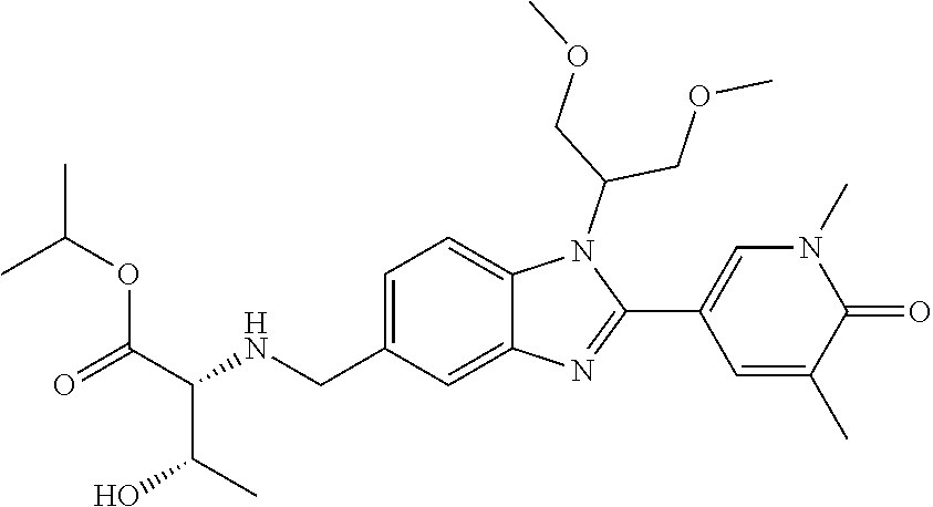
C1=C(CNC(C(=O)OC(C)C)C(C)O)C=C2C(=C1)N(C(COC)COC)C(C1=CN(C)C(=O)C(C)=C1)=N2
